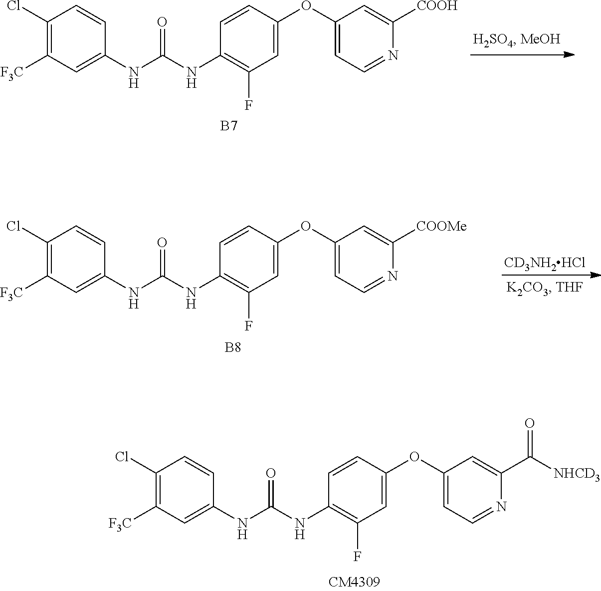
C1(Cl)=C([F3C])C=C(NC(NC2=C(F)C=C(OC3=CC=NC([COOH])=C3)C=C2)=O)C=C1.[B7].C1(Cl)=C([F3C])C=C(NC(NC2=C(F)C=C(OC3=CC=NC([COOMe])=C3)C=C2)=O)C=C1.[CD3NH2HCl].[B8].C1(Cl)=C([F3C])C=C(NC(NC2=C(F)C=C(OC3=CC=NC(C([NHCD3])=O)=C3)C=C2)=O)C=C1
